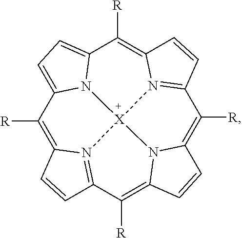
C1([R])=C2N3C(=C([R])C4=N5C(=C([R])C6=CC=C7C([R])=C8N(=C1C=C8)[X]53N76)C=C4)C=C2
